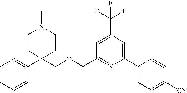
C1=CC=CC(C2(COCC3=NC(C4=CC=C([CN])C=C4)=CC(C(F)(F)F)=C3)CCN(C)CC2)=C1
